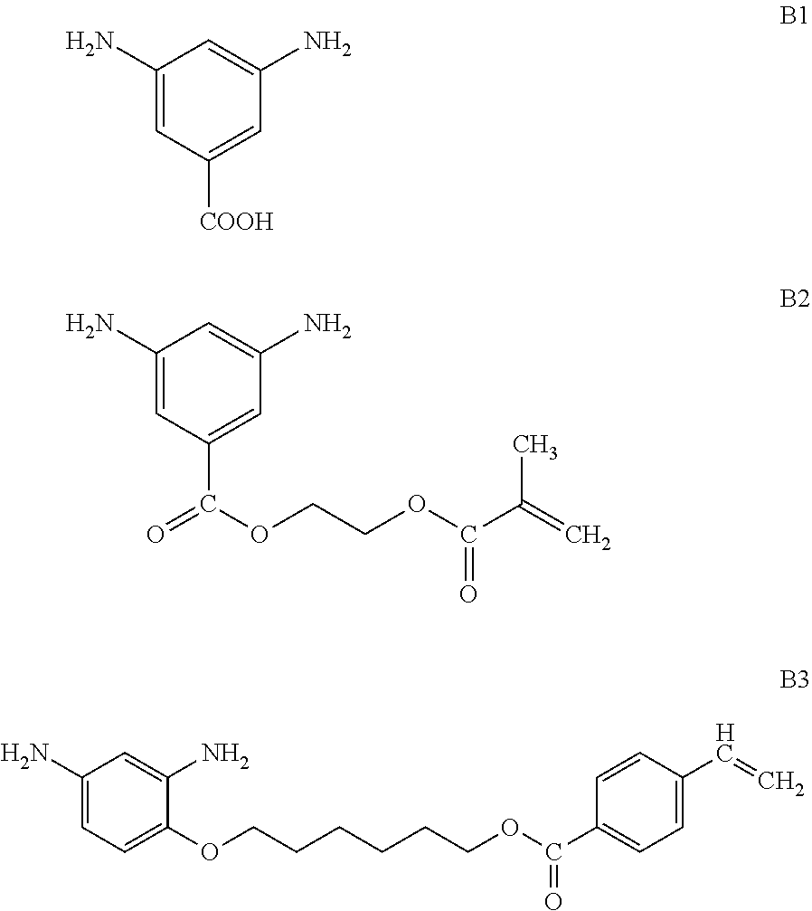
C1(N)=CC([COOH])=CC(N)=C1.C1(N)=CC(C(=O)OCCOC(C(=C)C)=O)=CC(N)=C1.C1(N)=CC=C(OCCCCCCOC(C2=CC=C(C=C)C=C2)=O)C(N)=C1
